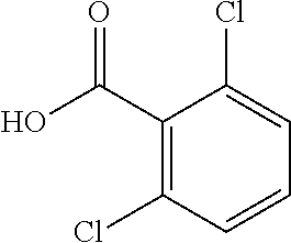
OC(C1=C(Cl)C=CC=C1Cl)=O
